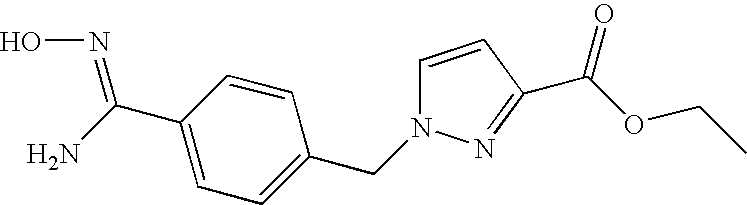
C(C1=CC=C(CN2C=CC(C(OCC)=O)=N2)C=C1)(N)=NO
